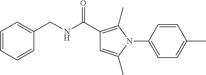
C(NC(C1=C(C)N(C2=CC=C(C)C=C2)C(C)=C1)=O)C1=CC=CC=C1
